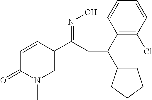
C1=CC(C(CC(C2CCCC2)C2=C(Cl)C=CC=C2)=NO)=CN(C)C1=O
